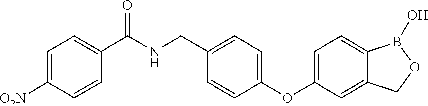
C1=C([O2N])C=CC(C(NCC2=CC=C(OC3=CC=C4C(=C3)COB4O)C=C2)=O)=C1
